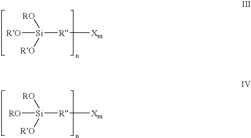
[RO][Si]([R][Xm])([RO])[RO].[RO][Si]([R][Xm])([RO])[RO]
